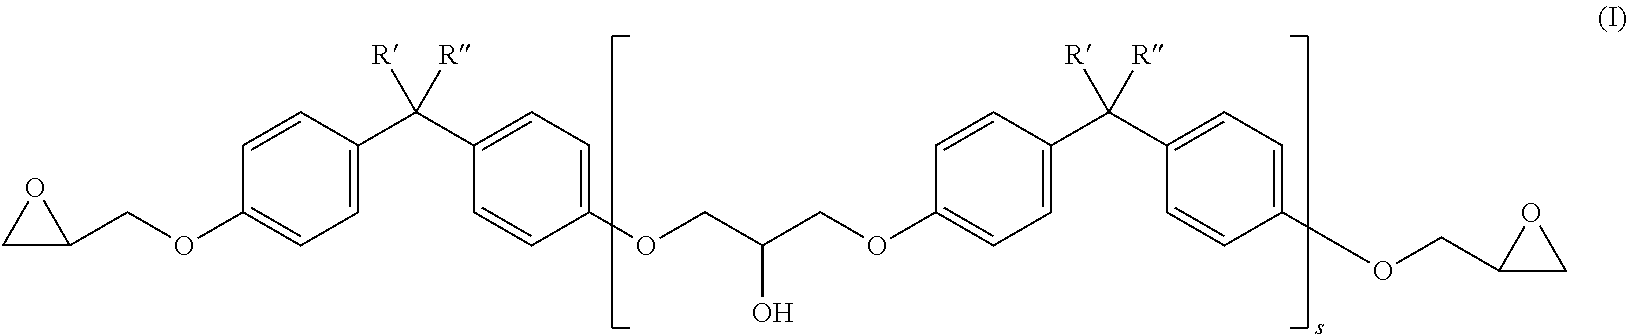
C1=CC(C(C2=CC=C(OCC(COC3=CC=C(C(C4=CC=C(OCC5CO5)C=C4)([R])[R])C=C3)O)C=C2)([R])[R])=CC=C1OCC1CO1
